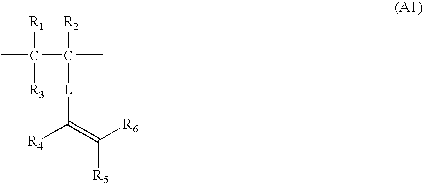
C(C([L]C([R4])=C([R6])[R5])([R2])C)([R1])([R3])C
